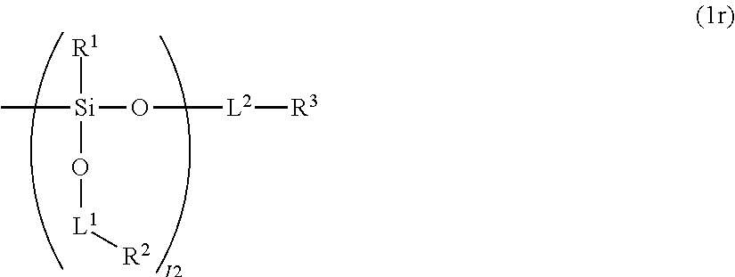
[R1][Si](O[L1][R2])(O[L2][R3])C
